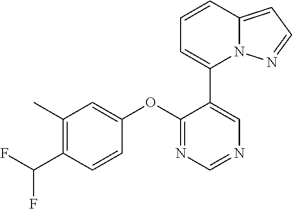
C1(OC2=CC(C)=C(C(F)F)C=C2)=NC=NC=C1C1=CC=CC2=CC=NN12
